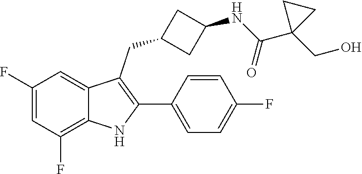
C1=CC(F)=CC=C1C1=C(CC2CC(NC(C3(CO)CC3)=O)C2)C2=CC(F)=CC(F)=C2N1
